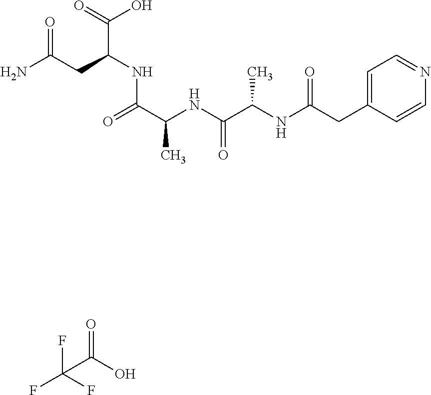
C(C(O)=O)(F)(F)F.O=C(CC(C(=O)O)NC(=O)C(C)NC(=O)C(C)NC(=O)CC1=CC=NC=C1)N
